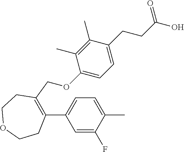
C(C1=C(C2=CC=C(C)C(F)=C2)CCOCC1)OC1=CC=C(CCC(O)=O)C(C)=C1C
